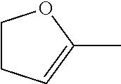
C1CC=C(C)O1
